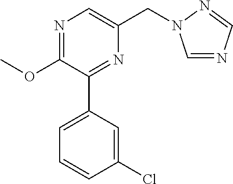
C1(OC)=NC=C(CN2C=NC=N2)N=C1C1=CC=CC(Cl)=C1
